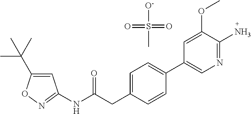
C1=C(C(C)(C)C)ON=C1NC(CC1=CC=C(C2=CN=C(N)C(OC)=C2)C=C1)=O.O=S([O-])(=O)C
